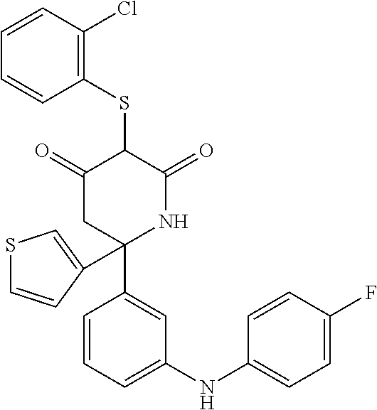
C1(SC2C(=O)CC(C3=CC(NC4=CC=C(F)C=C4)=CC=C3)(C3=CSC=C3)NC2=O)=C(Cl)C=CC=C1
